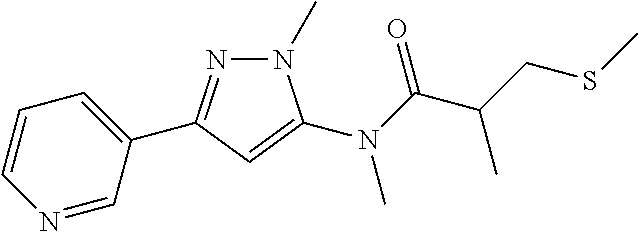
N1(C)N=C(C2=CC=CN=C2)C=C1N(C(C(CSC)C)=O)C
